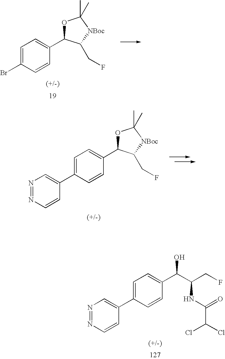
C1=C(Br)C=CC(C2OC(C)(C)[NBoc]C2CF)=C1.C1=C(C2=CN=NC=C2)C=CC(C2OC(C)(C)[NBoc]C2CF)=C1.C1=C(C2=CN=NC=C2)C=CC(C(O)C(CF)NC(=O)C(Cl)Cl)=C1
